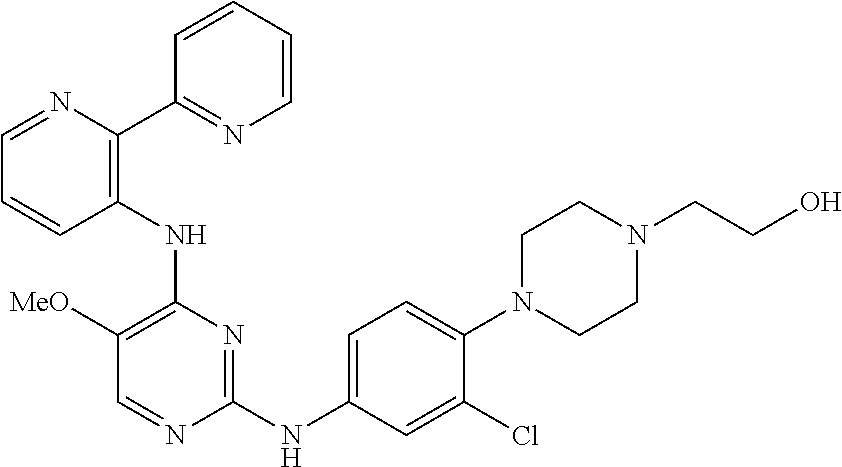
C1(NC2=CC=C(N3CCN(CCO)CC3)C(Cl)=C2)=NC(NC2=C(C3=NC=CC=C3)N=CC=C2)=C([MeO])C=N1
